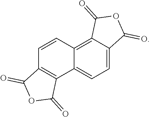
C1=CC2=C3C(=CC=C2C2=C1C(=O)OC2=O)C(=O)OC3=O
